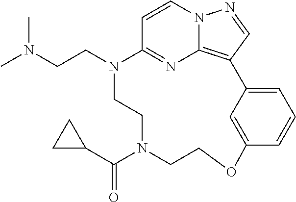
C1=CN2C3=C(C=N2)C2=CC=CC(=C2)OCCN(C(C2CC2)=O)CCN(CCN(C)C)C1=N3
